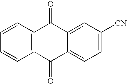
C1=CC2=C(C=C1)C(=O)C1=CC([CN])=CC=C1C2=O
